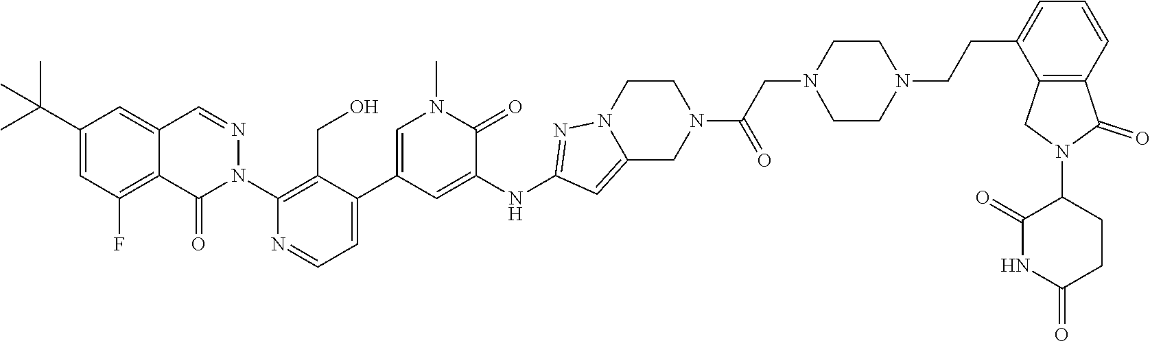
C(C)(C)(C1=CC(F)=C2C(=C1)C=NN(C1=C(CO)C(C3=CN(C)C(=O)C(NC4=NN5C(=C4)CN(C(CN4CCN(CCC6=CC=CC7=C6CN(C6CCC(=O)NC6=O)C7=O)CC4)=O)CC5)=C3)=CC=N1)C2=O)C
